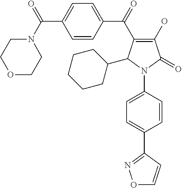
C1(O)=C(C(=O)C2=CC=C(C(=O)N3CCOCC3)C=C2)C(C2CCCCC2)N(C2=CC=C(C3=NOC=C3)C=C2)C1=O
